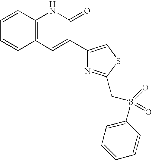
C1=CC2=C(C=C1)NC(=O)C(C1=CSC(CS(C3=CC=CC=C3)(=O)=O)=N1)=C2
